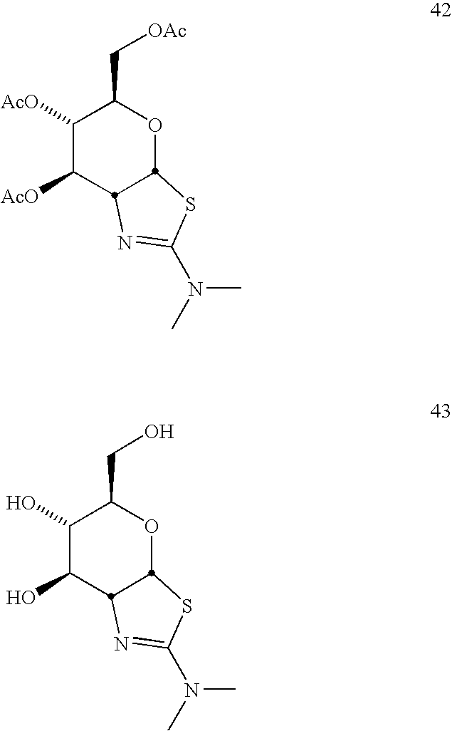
C1([AcO])C([AcO])C2N=C(N(C)C)SC2OC1C[OAc].C1(O)C(O)C2N=C(N(C)C)SC2OC1CO
